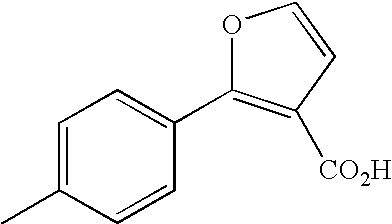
C1=C(C)C=CC(C2=C([CO2H])C=CO2)=C1
